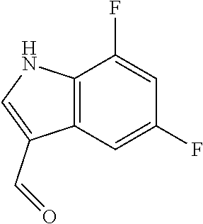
C12=C(C(F)=CC(F)=C1)NC=C2C=O
